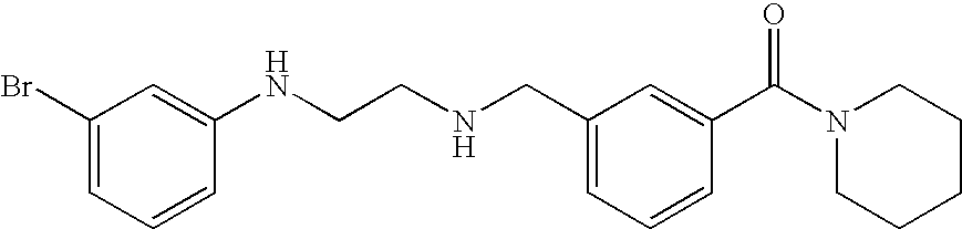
C1(Br)=CC=CC(NCCNCC2=CC=CC(C(N3CCCCC3)=O)=C2)=C1
